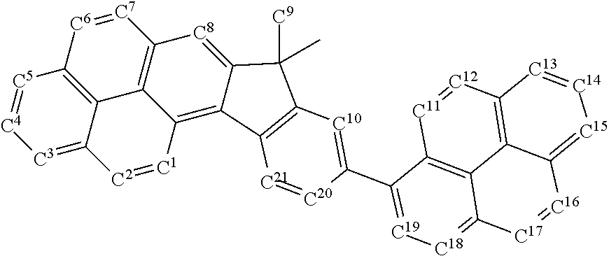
[C3]1=C2C3=C([C5]=[C4]1)[C6]=[C7]C1=C3C(=C3C(=[C8]1)C([C9])(C)C1=C3[C21]=[C20]C(C3=[C19][C18]=C4C5=C3[C11]=[C12]C3=C5C(=[C15][C14]=[C13]3)[C16]=[C17]4)=[C10]1)[C1]=[C2]2
